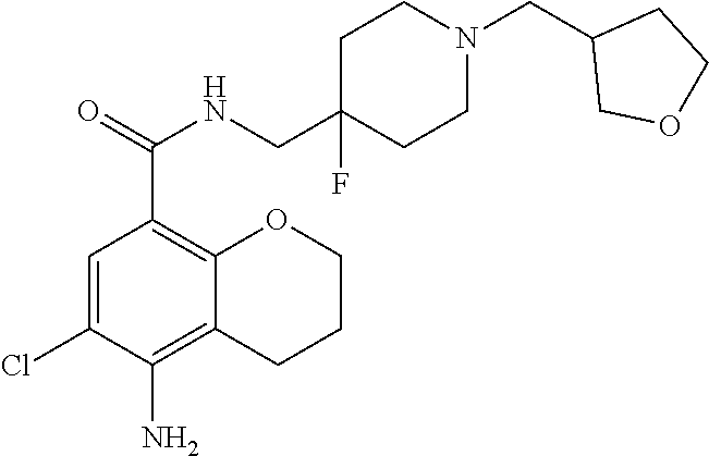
C1=C(Cl)C(N)=C2C(=C1C(=O)NCC1(F)CCN(CC3COCC3)CC1)OCCC2
